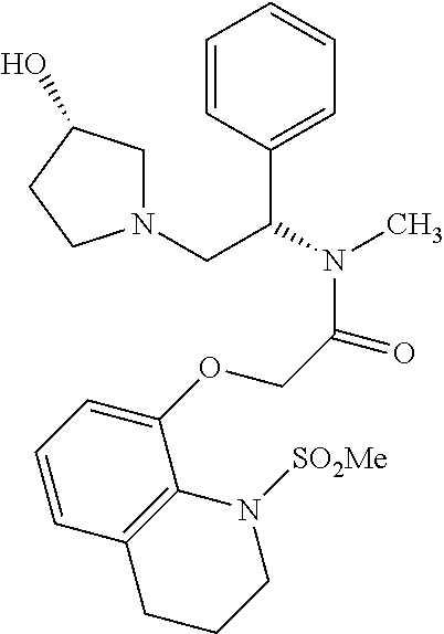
C1=CC(C(CN2CC(O)CC2)N(C)C(COC2=CC=CC3=C2N([SO2Me])CCC3)=O)=CC=C1
